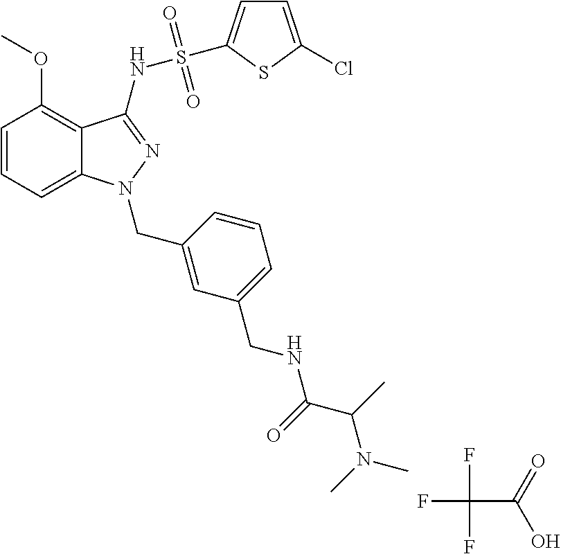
C1=CC=C2C(=C1OC)C(NS(C1=CC=C(Cl)S1)(=O)=O)=NN2CC1=CC(CNC(C(N(C)C)C)=O)=CC=C1.FC(C(=O)O)(F)F
